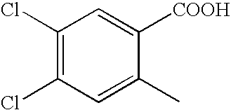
C1(Cl)=C(Cl)C=C(C)C([COOH])=C1
